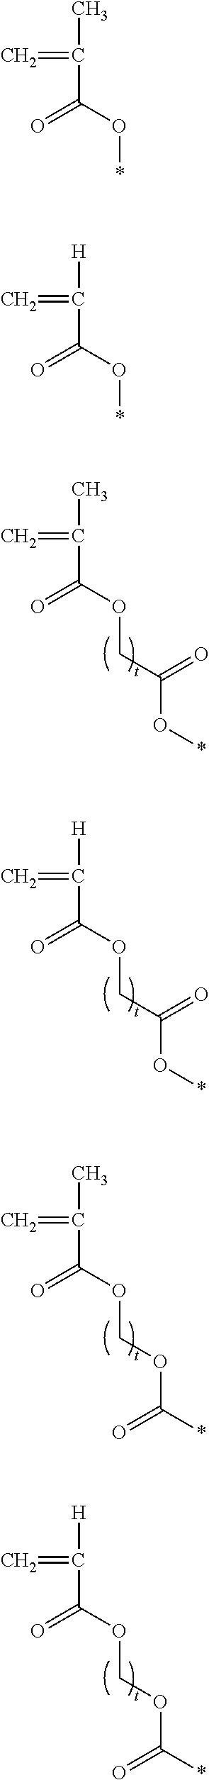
CC(=C)C(OCC(=O)O*)=O.[H]C(=C)C(OCC(=O)O*)=O.CC(=C)C(OCOC(*)=O)=O.[H]C(=C)C(OCOC(*)=O)=O.CC(=C)C(O*)=O.[H]C(=C)C(O*)=O
